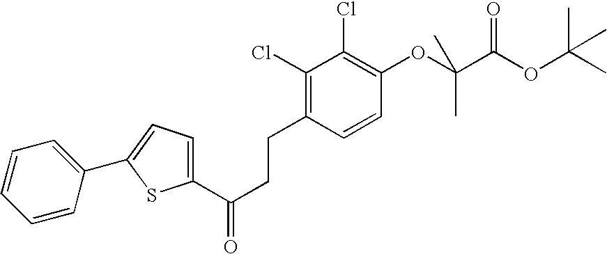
C1=CC(C2=CC=C(C(CCC3=C(Cl)C(Cl)=C(OC(C(OC(C)(C)C)=O)(C)C)C=C3)=O)S2)=CC=C1
